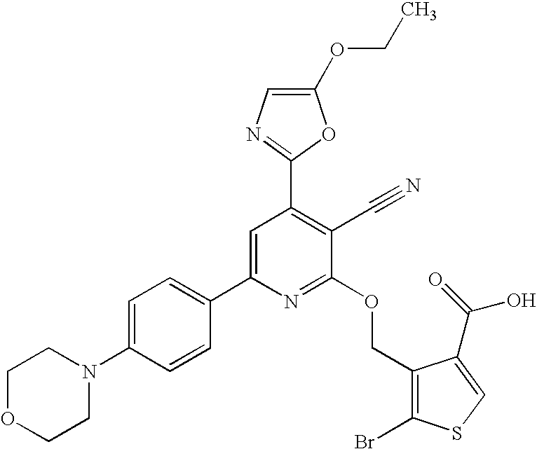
C1OCCN(C2=CC=C(C3=CC(C4=NC=C(OCC)O4)=C(C#N)C(OCC4=C(Br)SC=C4C(O)=O)=N3)C=C2)C1
